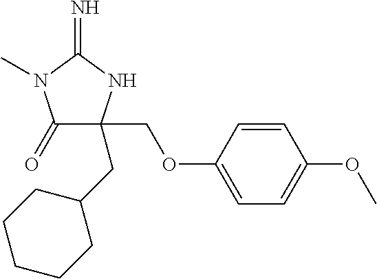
C1(=O)C(CC2CCCCC2)(COC2=CC=C(OC)C=C2)NC(=N)N1C
